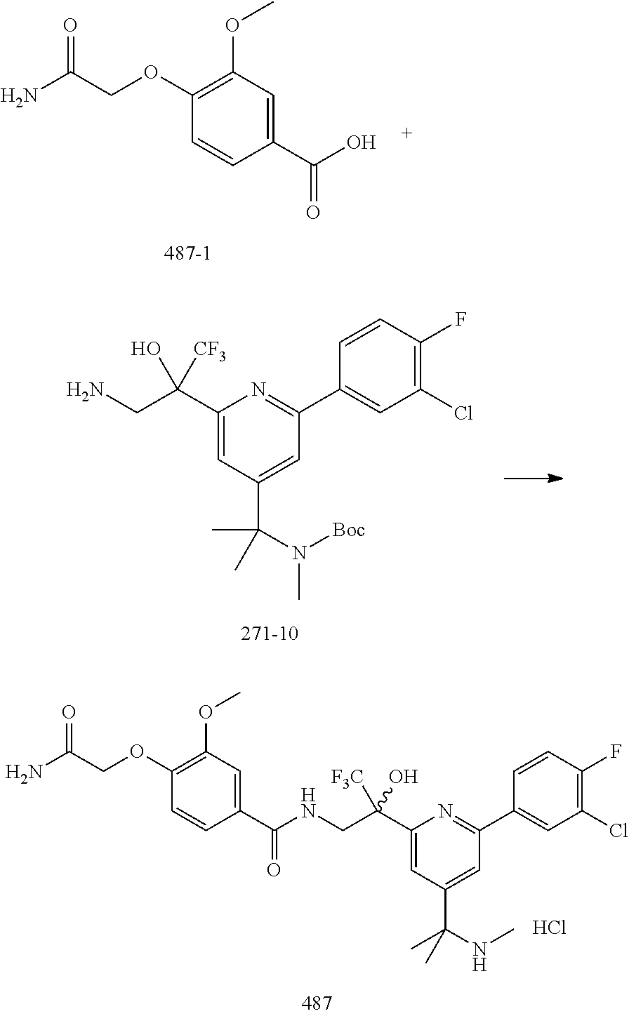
C1(C(CN)(O)[CF3])=CC(C(C)(C)N([Boc])C)=CC(C2=CC(Cl)=C(F)C=C2)=N1.C1(OC)=C(OCC(N)=O)C=CC(C(O)=O)=C1.C1(C(CNC(C2=CC(OC)=C(OCC(N)=O)C=C2)=O)([F3C])O)=CC(C(NC)(C)C)=CC(C2=CC(Cl)=C(F)C=C2)=N1.Cl
